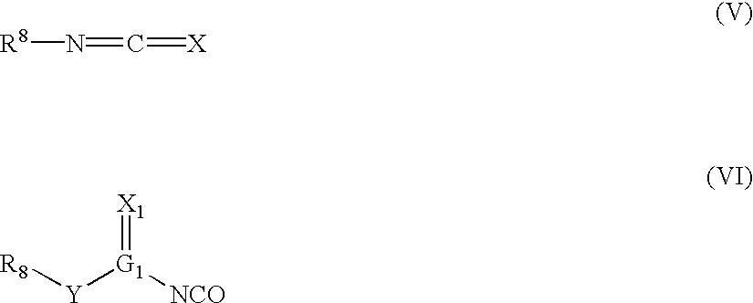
N(=C=[X])[R8].[R8][Y][G1]([NCO])=[X1]
